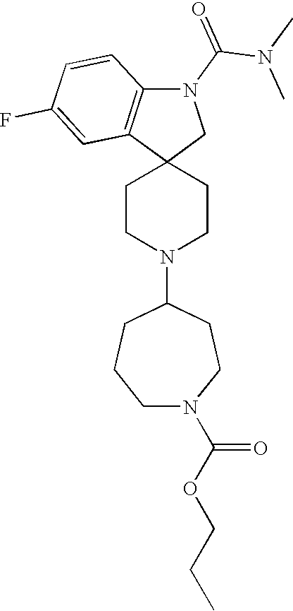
C1CN(C2CCCN(C(OCCC)=O)CC2)CCC12CN(C(N(C)C)=O)C1=C2C=C(F)C=C1
